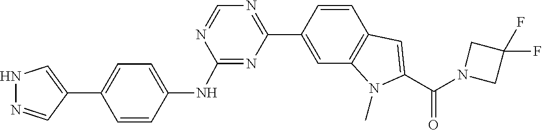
N1(C(C2=CC3=C(N2C)C=C(C2=NC=NC(NC4=CC=C(C5=CNN=C5)C=C4)=N2)C=C3)=O)CC(F)(F)C1
